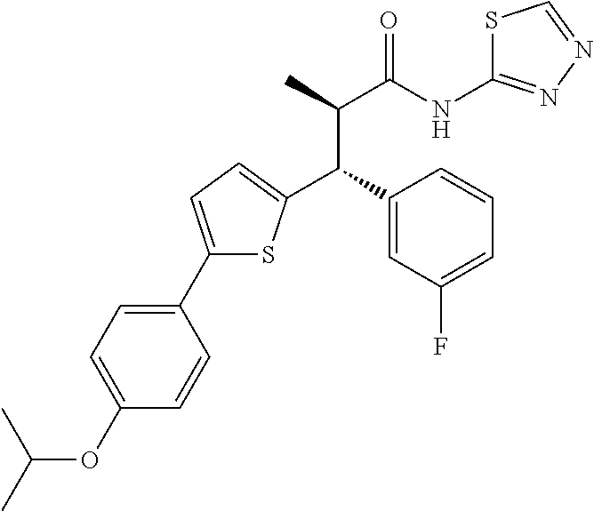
C1(C2=CC=C(C(C3=CC(F)=CC=C3)C(C(NC3=NN=CS3)=O)C)S2)=CC=C(OC(C)C)C=C1
